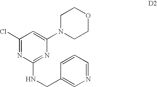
C1(Cl)=NC(NCC2=CN=CC=C2)=NC(N2CCOCC2)=C1
